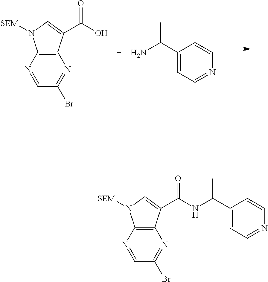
N1=CC(Br)=NC2=C1N([SEM])C=C2C(O)=O.C1(C(N)C)=CC=NC=C1.N1=CC(Br)=NC2=C1N([SEM])C=C2C(NC(C1=CC=NC=C1)C)=O
